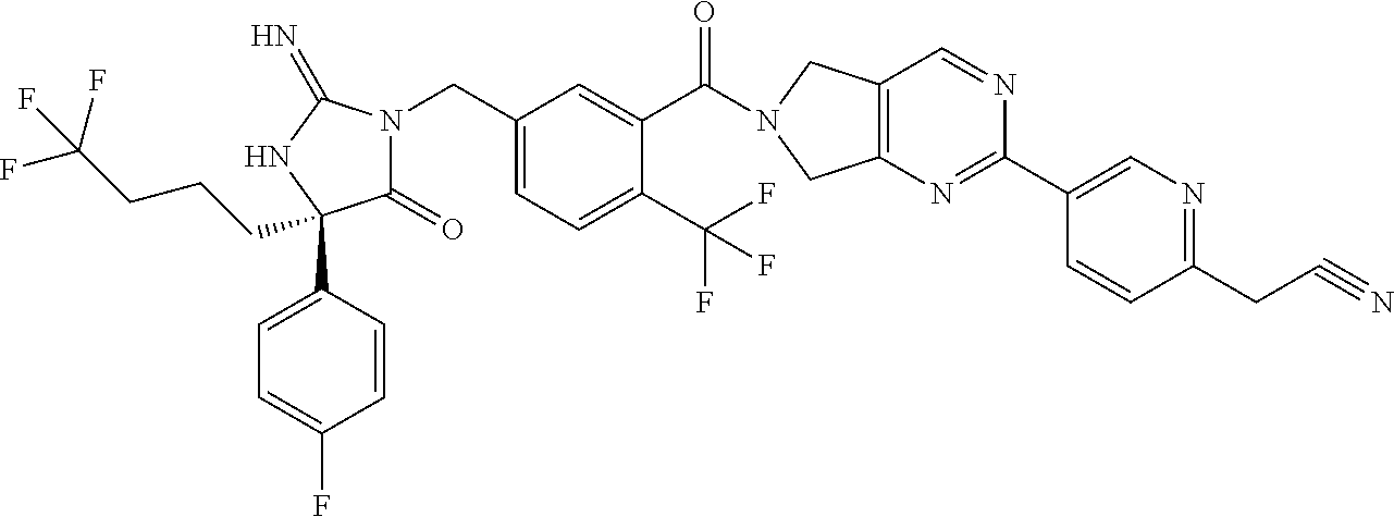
C(C1=CC=C(C(F)(F)F)C(C(=O)N2CC3=C(C2)N=C(C2=CN=C(CC#N)C=C2)N=C3)=C1)N1C(=O)C(C2=CC=C(F)C=C2)(CCCC(F)(F)F)NC1=N
